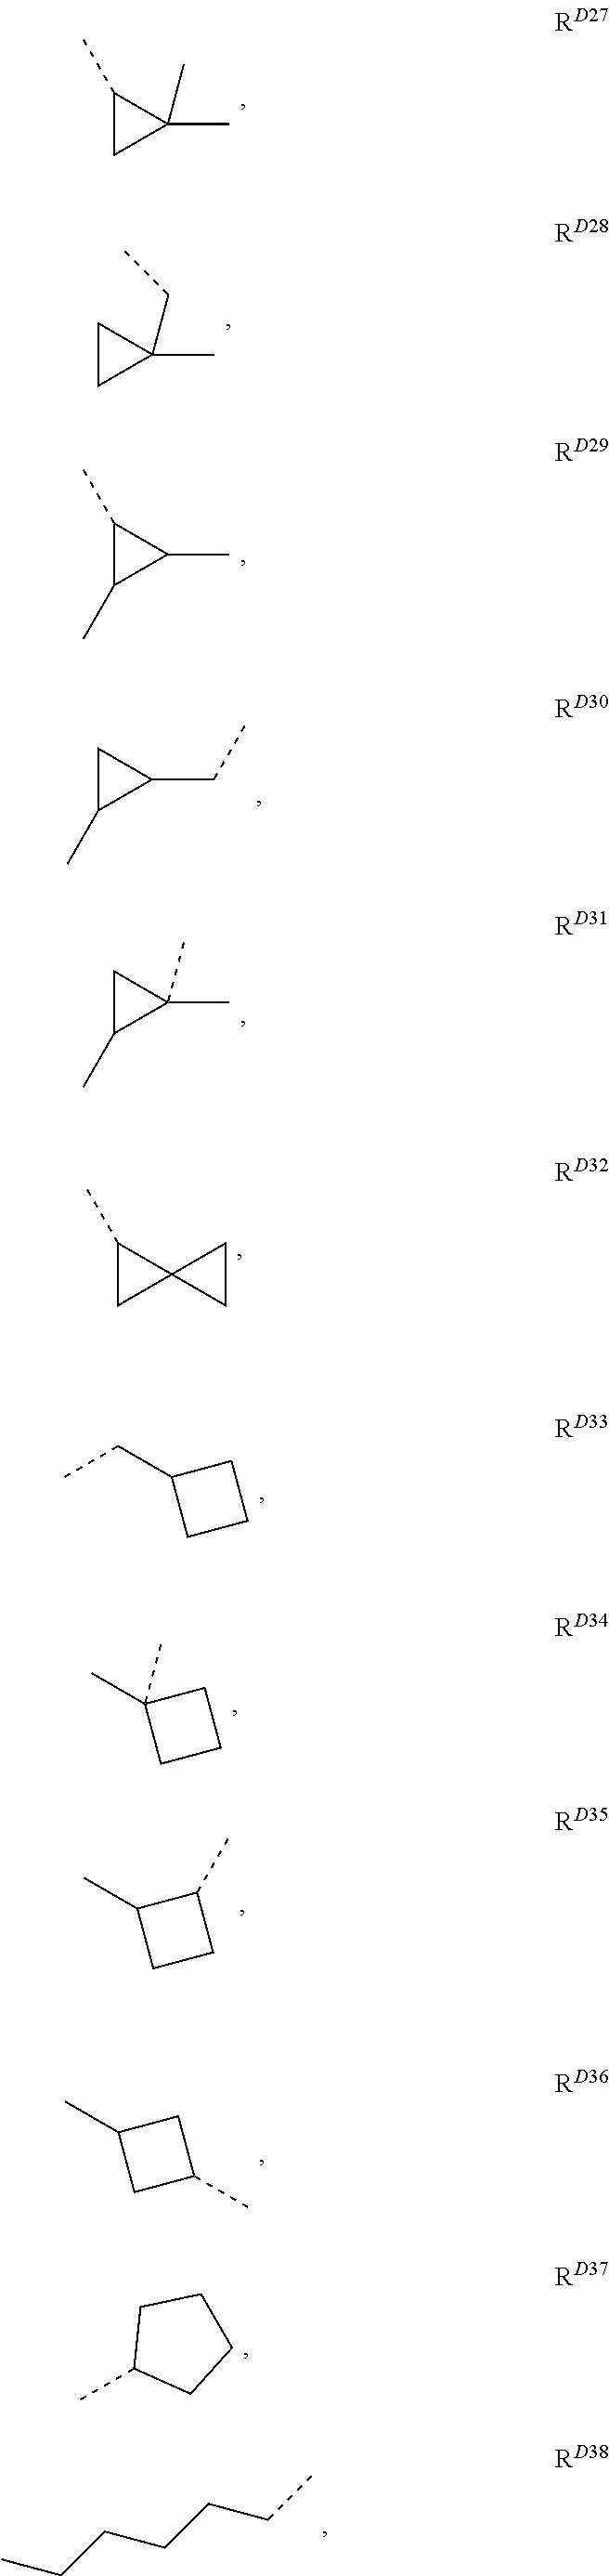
C1(C)CC1(C)C.C1(C)C(C)C1C.C1(C)CC12CC2.CCC1CCC1.CC1(C)CCC1.CC1CCC1C.CC1CC(C)C1.CC1CCCC1.CCCCCCC.C1CC1(C)CC.C1C(C)C1(C)C.C1C(C)C1CC
